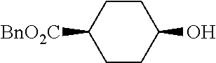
C1CC(O)CCC1[BnO2C]
